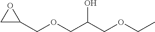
C1C(COCC(COCC)O)O1
